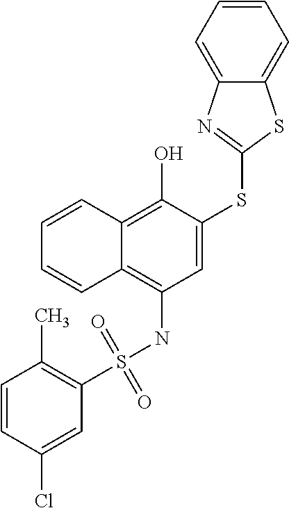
C1(S(NC2=C3C(=C(O)C(SC4=NC5=CC=CC=C5S4)=C2)C=CC=C3)(=O)=O)=C(C)C=CC(Cl)=C1
